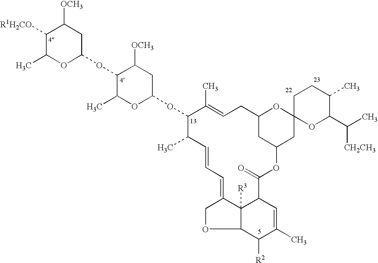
C1([R1H2CO])C(C)OC(OC2C(C)OC(OC3C(C)C=CC=C4C5([R3])C(C(=O)OC6CC(CC=C3C)OC3(C6)OC(C(C)[CH2CH3])C(C)CC3)C=C(C)C([R2])C5OC4)CC2[OCH3])CC1[OCH3]
